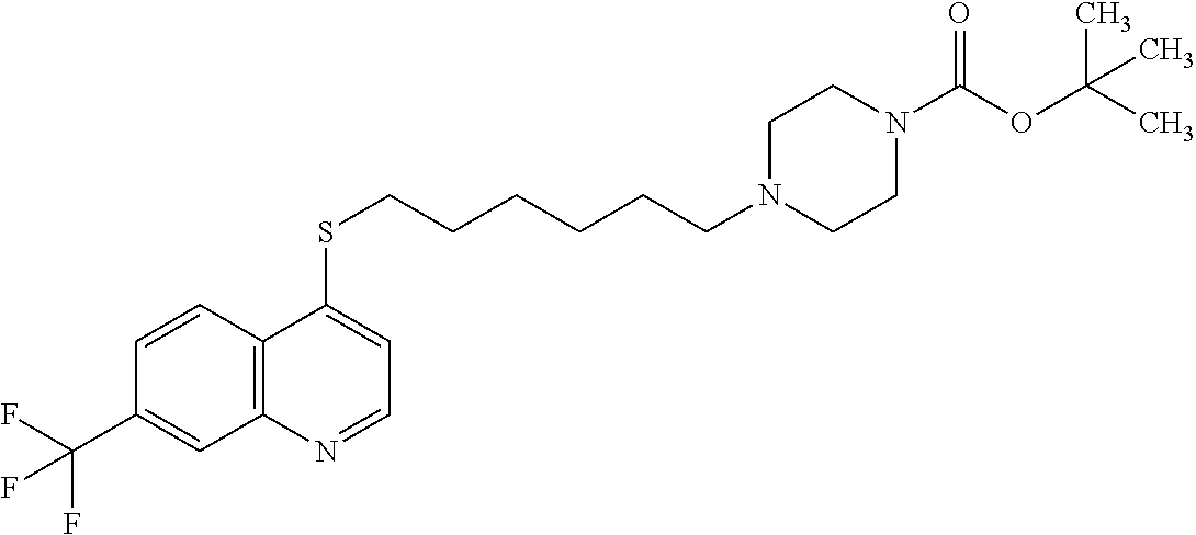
C12=C(C=CC(C(F)(F)F)=C1)C(SCCCCCCN1CCN(C(OC(C)(C)C)=O)CC1)=CC=N2
